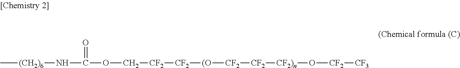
C[(CH2)6]NC(OC[CF2][CF2][(O][CF2][CF2][CF2)n]O[CF2][CF3])=O
